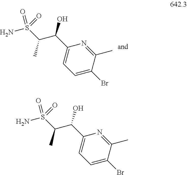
NS(C(C(C1=CC=C(Br)C(C)=N1)O)C)(=O)=O.NS(C(C(C1=CC=C(Br)C(C)=N1)O)C)(=O)=O
